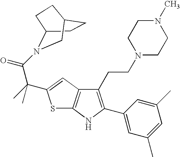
C1CC2N(C(=O)C(C)(C)C3=CC4=C(S3)NC(C3=CC(C)=CC(C)=C3)=C4CCN3CCN(C)CC3)CC1CC2
